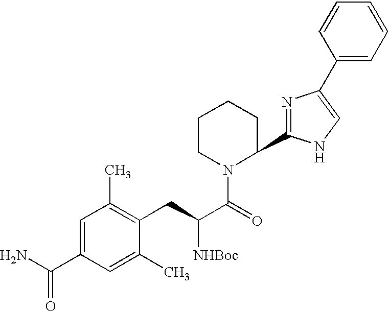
C1CCC(C2=NC(C3=CC=CC=C3)=CN2)N(C(=O)C([NHBoc])CC2=C(C)C=C(C(N)=O)C=C2C)C1
